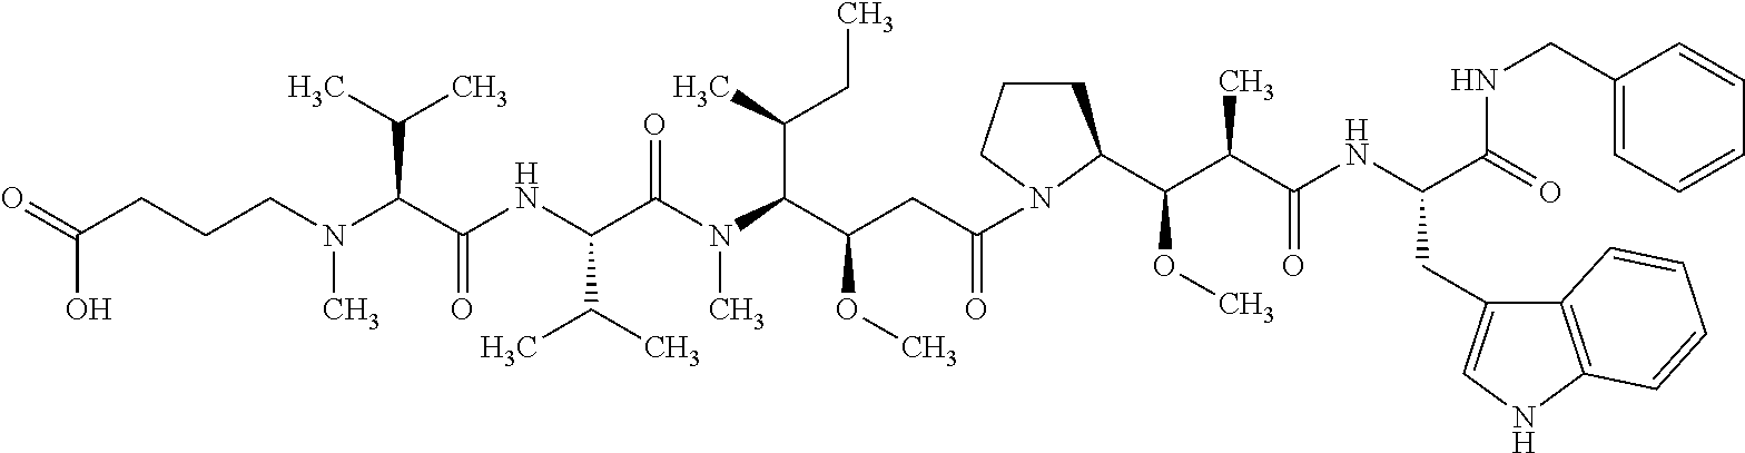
O=C(CCCN(C(C(NC(C(N(C(C(CC(=O)N1CCCC1C(C(C(NC(C(=O)NCC1=CC=CC=C1)CC1=CNC2=C1C=CC=C2)=O)C)OC)OC)C(C)CC)C)=O)C(C)C)=O)C(C)C)C)O
